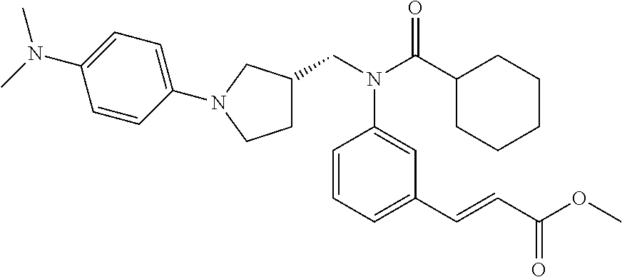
N(C1=CC(C=CC(OC)=O)=CC=C1)(CC1CCN(C2=CC=C(N(C)C)C=C2)C1)C(=O)C1CCCCC1
